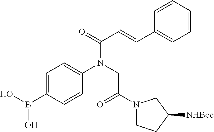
C1=CC=CC=C1C=CC(N(CC(N1CCC([NHBoc])C1)=O)C1=CC=C(B(O)O)C=C1)=O
